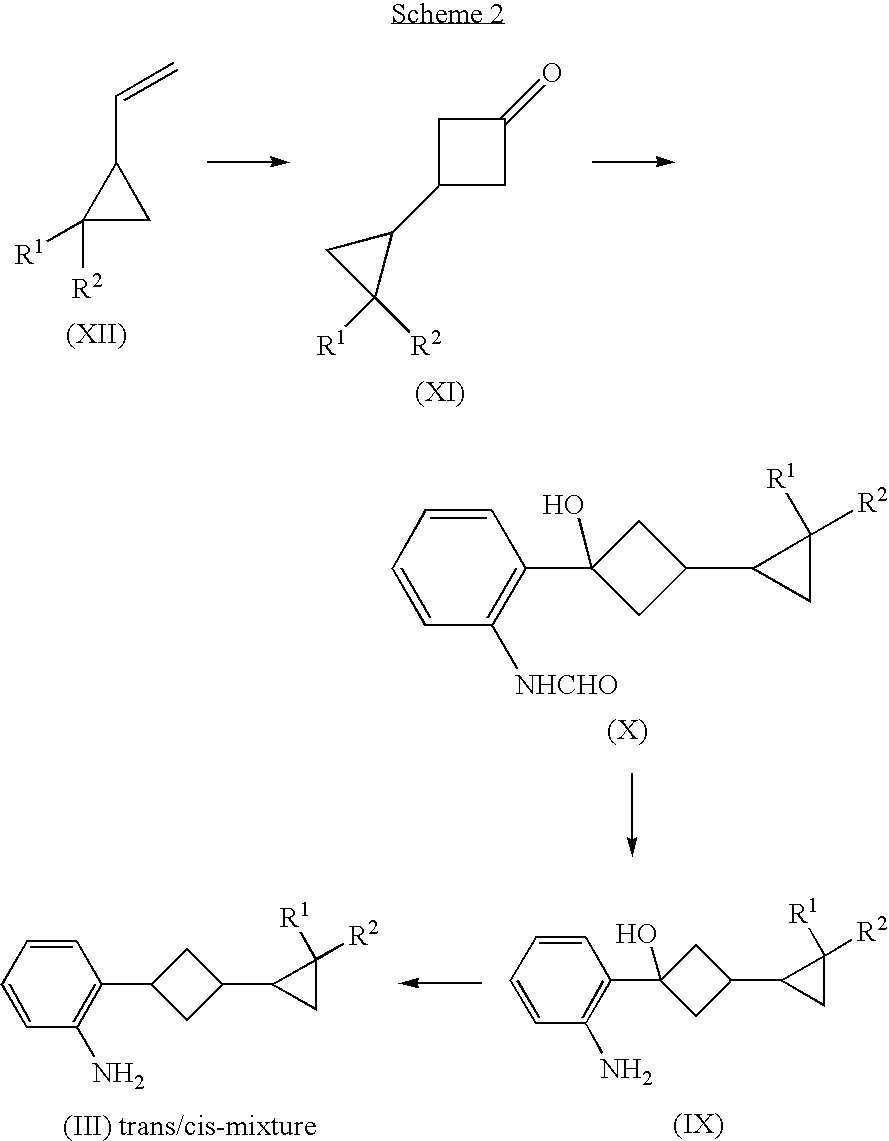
C1([R2])([R1])CC1C=C.C1C(C2CC2([R2])[R1])CC1=O.C1([NHCHO])=C(C2(O)CC(C3CC3([R2])[R1])C2)C=CC=C1.C1(N)=C(C2(O)CC(C3CC3([R2])[R1])C2)C=CC=C1.C1(N)=C(C2CC(C3CC3([R2])[R1])C2)C=CC=C1
